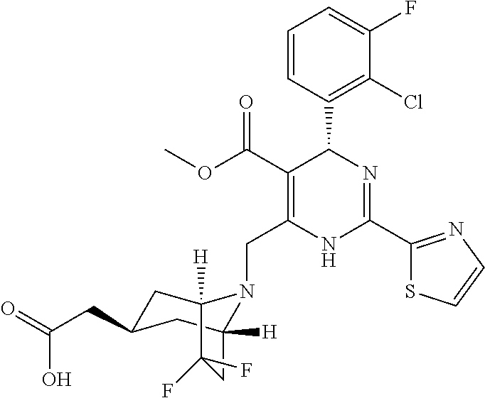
C1=CC(C2C(C(OC)=O)=C(CN3C4([H])CC(CC(=O)O)CC3([H])C(F)(F)C4)NC(C3=NC=CS3)=N2)=C(Cl)C(F)=C1
